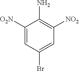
C1([O2N])=CC(Br)=CC([NO2])=C1N
